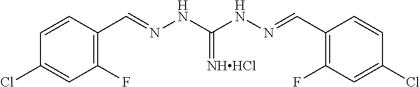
C1=CC(C=NNC(=[NHHCl])NN=CC2=C(F)C=C(Cl)C=C2)=C(F)C=C1Cl
